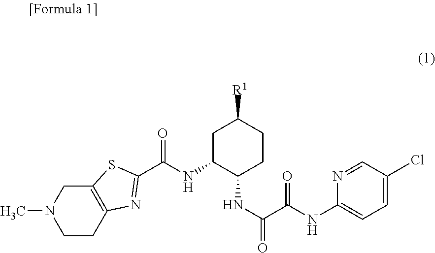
C1C(NC(=O)C2=NC3=C(CN(C)CC3)S2)C(NC(=O)C(NC2=CC=C(Cl)C=N2)=O)CCC1[R1]
